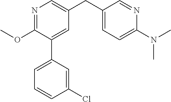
C1(OC)=NC=C(CC2=CC=C(N(C)C)N=C2)C=C1C1=CC=CC(Cl)=C1
